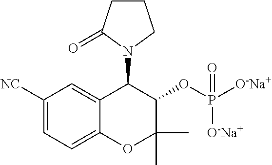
C1CC(=O)N(C2C3=CC([NC])=CC=C3OC(C)(C)C2OP([O-Na+])(=O)[O-Na+])C1
